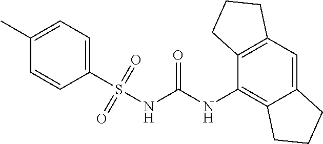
CC1=CC=C(S(NC(NC2=C3C(=CC4=C2CCC4)CCC3)=O)(=O)=O)C=C1
